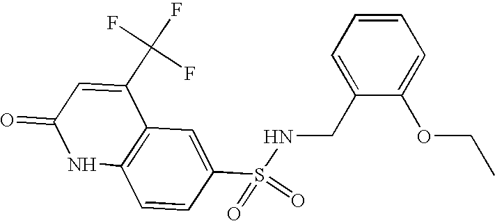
C12=C(C=C(S(=O)(=O)NCC3=CC=CC=C3OCC)C=C1)C(C(F)(F)F)=CC(=O)N2
